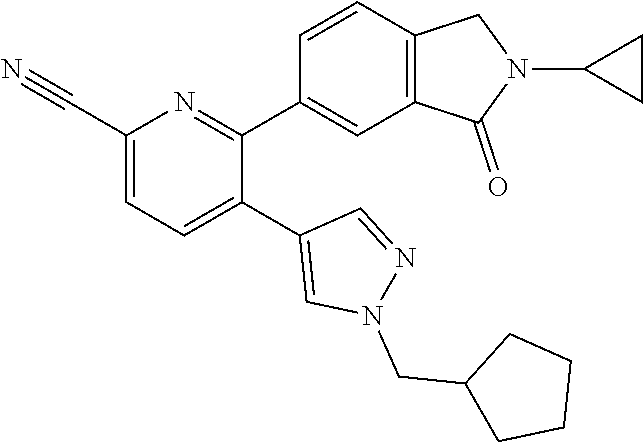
C1(C#N)=CC=C(C2=CN(CC3CCCC3)N=C2)C(C2=CC3=C(C=C2)CN(C2CC2)C3=O)=N1
